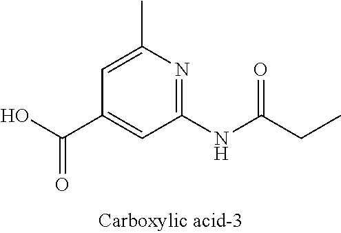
C1(NC(CC)=O)=NC(C)=CC(C(O)=O)=C1
